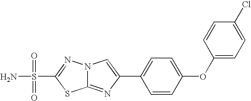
O=S(=O)(C1=NN2C(=NC(C3=CC=C(OC4=CC=C(Cl)C=C4)C=C3)=C2)S1)N
